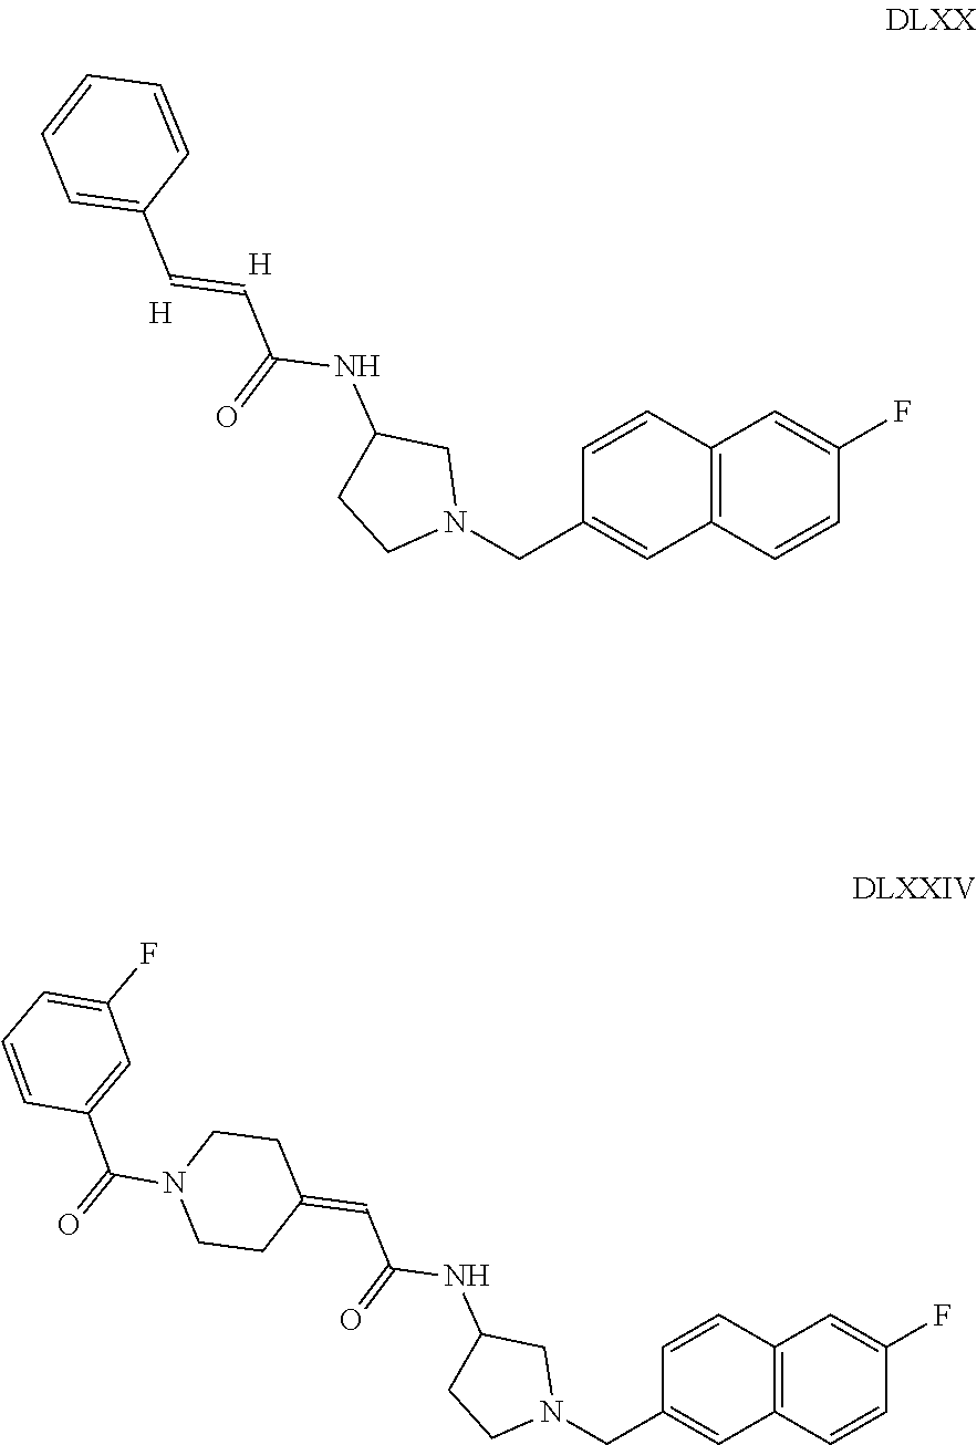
C12=C(C=CC(F)=C1)C=C(CN1CC(NC(C=CC3=CC=CC=C3)=O)CC1)C=C2.[H].[H].C12=C(C=CC(F)=C1)C=C(CN1CC(NC(C=C3CCN(C(=O)C4=CC(F)=CC=C4)CC3)=O)CC1)C=C2
